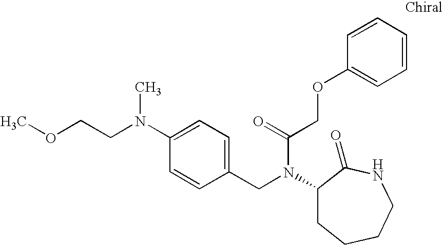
O(CCN(C1=CC=C(CN(C(COC2=CC=CC=C2)=O)C2CCCCNC2=O)C=C1)C)C
